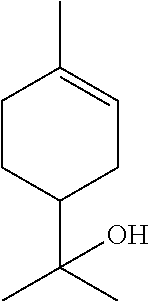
CC1=CCC(C(C)(C)O)CC1
